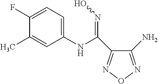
C1(NC(=NO)C2=NON=C2N)=CC=C(F)C(C)=C1
